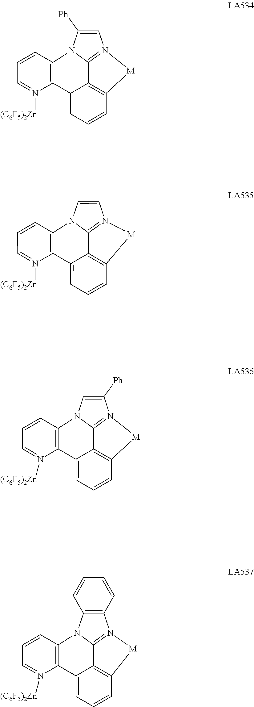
C1=C([Ph])N2C3=C(N([(C6F5)2Zn])=CC=C3)C3=CC=CC4=C3C2=N1[M]4.C1=CN2C3=C(N([(C6F5)2Zn])=CC=C3)C3=CC=CC4=C3C2=N1[M]4.C1([Ph])=CN2C3=C(N([(C6F5)2Zn])=CC=C3)C3=CC=CC4=C3C2=N1[M]4.C12=C(N3C4=C(N([(C6F5)2Zn])=CC=C4)C4=CC=CC5=C4C3=N1[M]5)C=CC=C2
